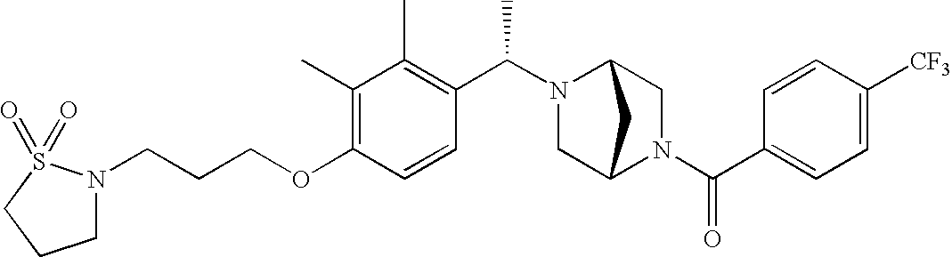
C(OC1=C(C)C(C)=C(C(N2CC3N(C(C4=CC=C([CF3])C=C4)=O)CC2C3)C)C=C1)CCN1CCCS1(=O)=O
